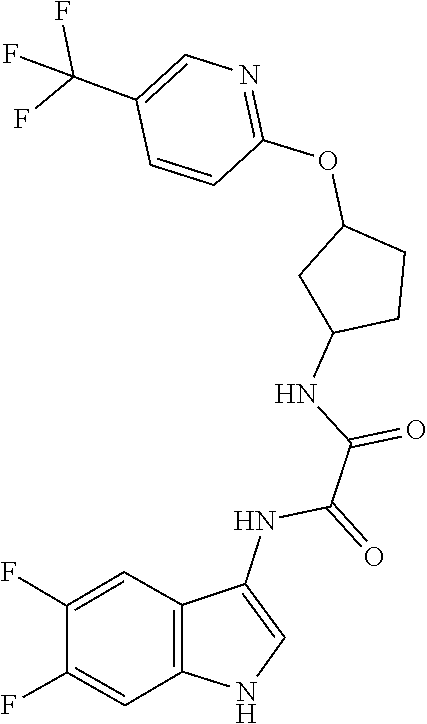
C1=CC(OC2CC(NC(C(NC3=CNC4=C3C=C(F)C(F)=C4)=O)=O)CC2)=NC=C1C(F)(F)F
